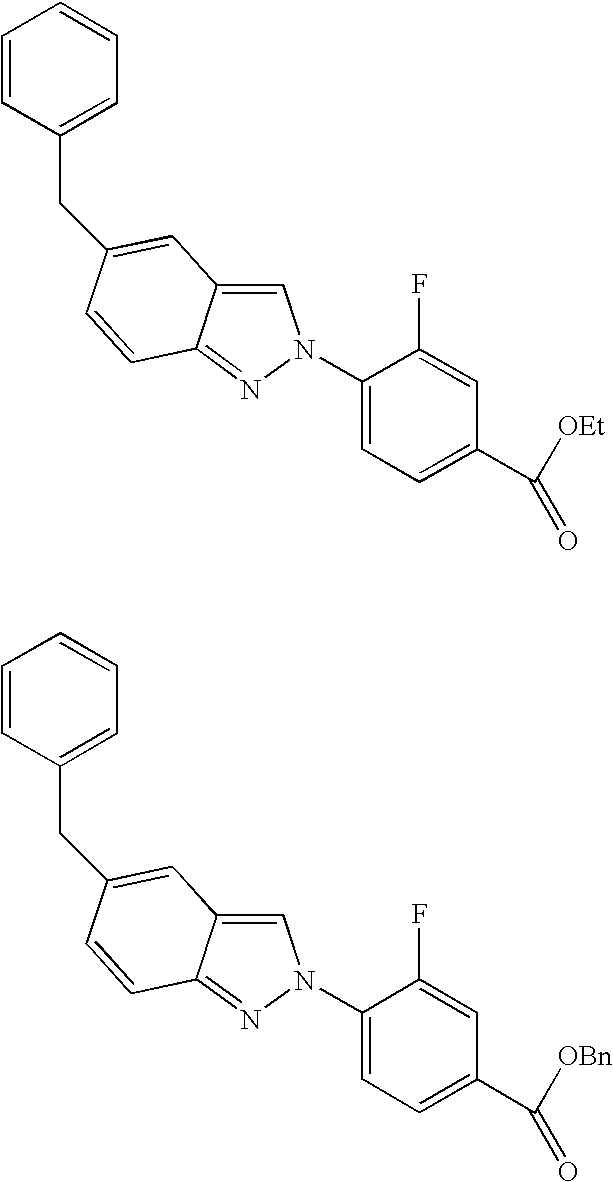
C1=C2C(=NN1C1=CC=C(C(=O)[OEt])C=C1F)C=CC(CC1=CC=CC=C1)=C2.C1=C2C(=NN1C1=CC=C(C(=O)[OBn])C=C1F)C=CC(CC1=CC=CC=C1)=C2
